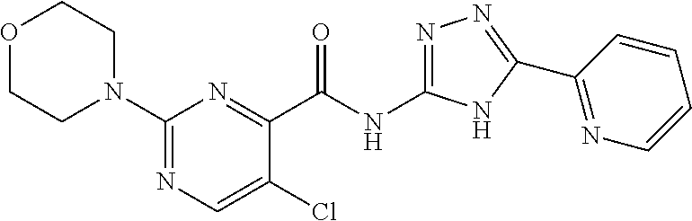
C1(C(NC2=NN=C(C3=NC=CC=C3)N2)=O)=NC(N2CCOCC2)=NC=C1Cl
